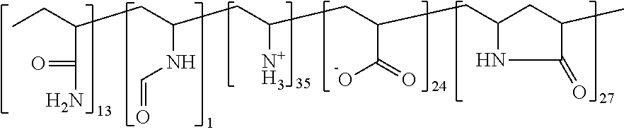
CCC(CC(CC(CC(CC1CC(C)C(=O)N1)C(=O)O)[N+H3])NC=O)C(=O)N
